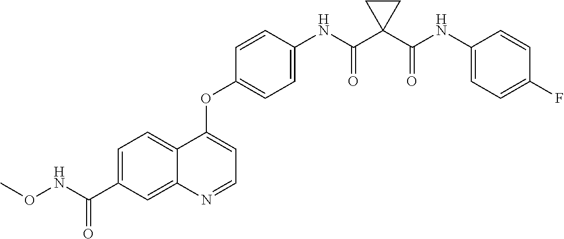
C12=CC=C(C(NOC)=O)C=C1N=CC=C2OC1=CC=C(NC(C2(C(NC3=CC=C(F)C=C3)=O)CC2)=O)C=C1
